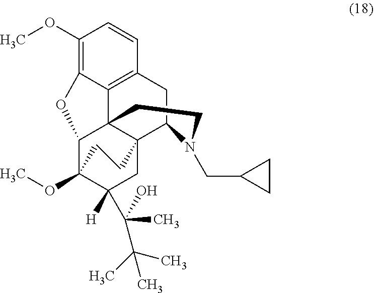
C1(OC)=C2C3=C(C=C1)CC1C45C3(C(C(OC)(C([H])(C(C(C)(C)C)(C)O)C4)CC5)O2)CCN1CC1CC1
